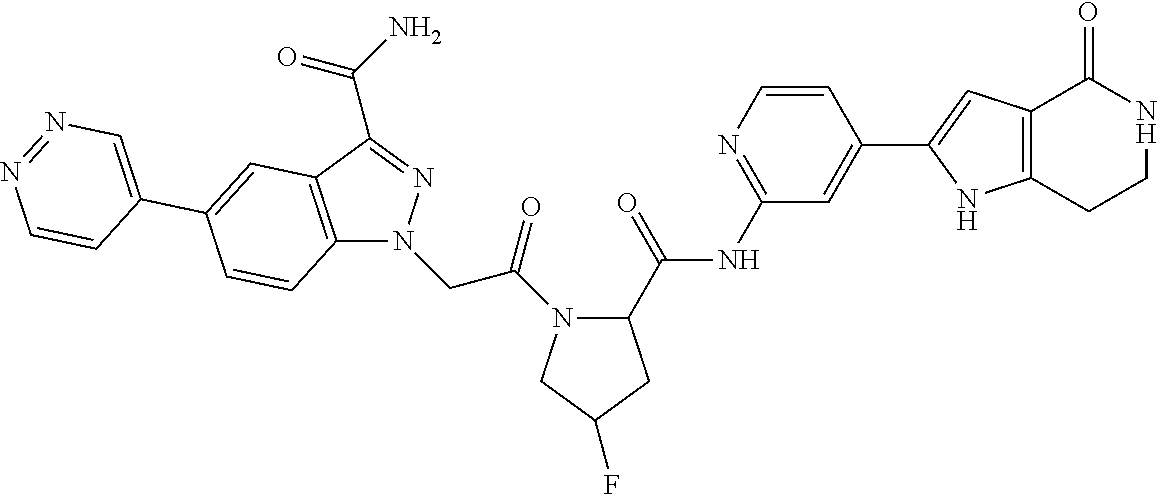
C12=C(C(C(=O)N)=NN1CC(=O)N1C(C(NC3=NC=CC(C4=CC5=C(N4)CCNC5=O)=C3)=O)CC(F)C1)C=C(C1=CN=NC=C1)C=C2
